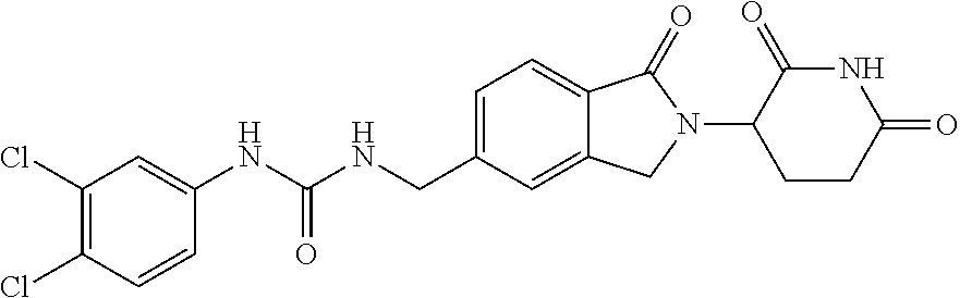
C1(NC(NCC2=CC=C3C(=C2)CN(C2CCC(=O)NC2=O)C3=O)=O)=CC(Cl)=C(Cl)C=C1
